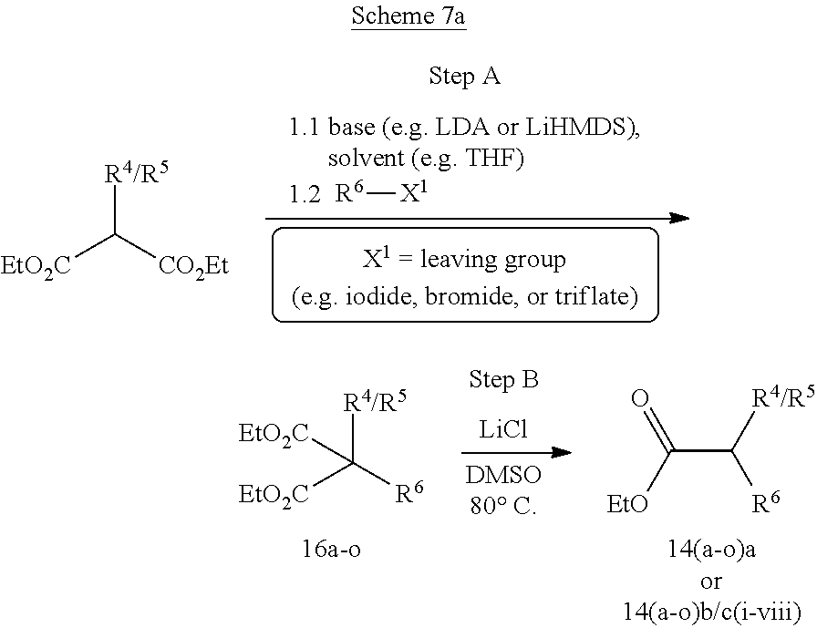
[R6][X1].[EtO2C]C([CO2Et])[R4/R5].C(C([R6])[R4/R5])([EtO])=O.[LiCl].[EtO2C]C([R6])([R4/R5])[EtO2C]
